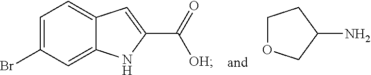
C1=C(Br)C=C2C(=C1)C=C(C(=O)[OH])N2.O1CCC(N)C1
